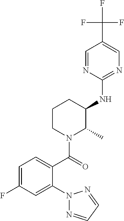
C1(NC2C(C)N(C(=O)C3=CC=C(F)C=C3N3N=CC=N3)CCC2)=NC=C(C(F)(F)F)C=N1
